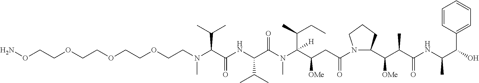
NOCCOCCOCCOCCN(C(C(NC(C(N(C(C(CC(N1C(C(C(C(NC(C)C(C2=CC=CC=C2)O)=O)C)[OMe])CCC1)=O)[OMe])(C(C)CC)[H])C)=O)C(C)C)=O)C(C)C)C
